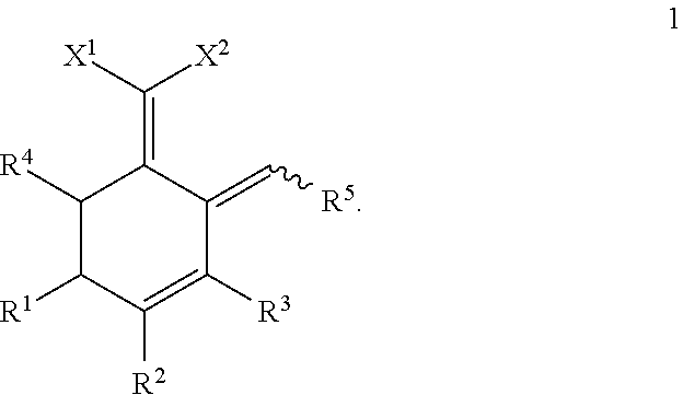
C1([R4])C([R1])C([R2])=C([R3])C(=C[R5])C1=C([X1])[X2]
